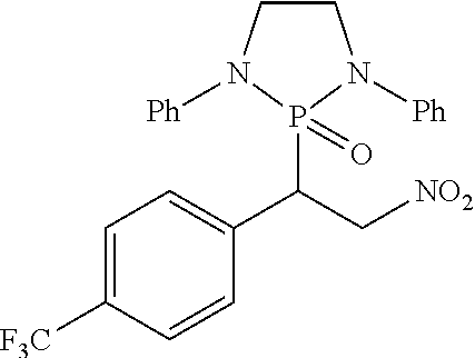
C1CN([Ph])P(C(C[NO2])C2=CC=C([F3C])C=C2)(=O)N1[Ph]
